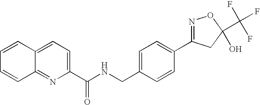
C1(C(NCC2=CC=C(C3=NOC(C(F)(F)F)(O)C3)C=C2)=O)=CC=C2C(=N1)C=CC=C2
